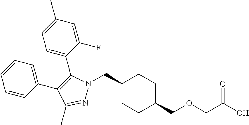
C1(CN2N=C(C)C(C3=CC=CC=C3)=C2C2=CC=C(C)C=C2F)CCC(COCC(O)=O)CC1
